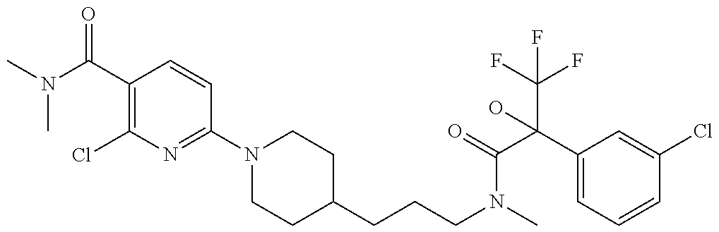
CN(C(C1=C(Cl)N=C(N2CCC(CCCN(C)C(=O)C(C3=CC=CC(Cl)=C3)(C(F)(F)F)O)CC2)C=C1)=O)C
